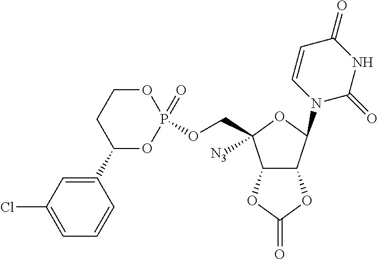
O(CC1([N3])C2C(C(N3C=CC(=O)NC3=O)O1)OC(=O)O2)P1(=O)OCCC(C2=CC(Cl)=CC=C2)O1
